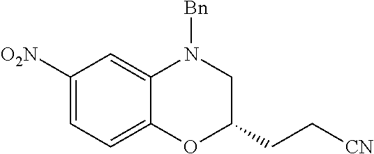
C1([O2N])=CC=C2C(=C1)N([Bn])CC(CC[CN])O2
